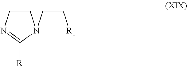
[R]C1=NCCN1CC[R1]
